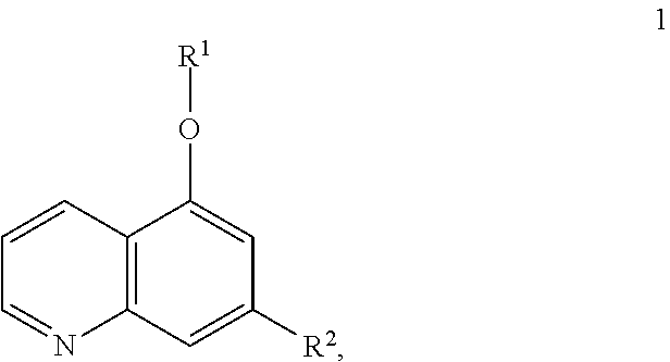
C1=CC2=C(N=C1)C=C([R2])C=C2O[R1]
